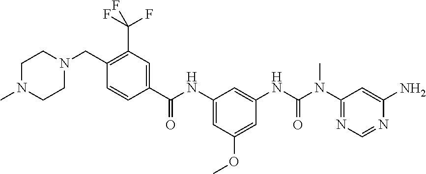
C1(C(NC2=CC(OC)=CC(NC(N(C3=NC=NC(N)=C3)C)=O)=C2)=O)=CC(C(F)(F)F)=C(CN2CCN(C)CC2)C=C1
